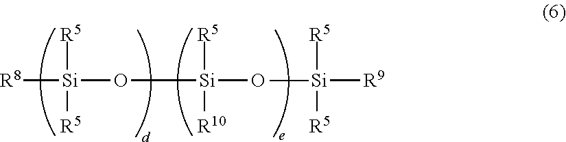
[R8][Si](O[Si](O)([R5])[R10])([R5])[R5].[Si]([R9])([R5])([R5])C
